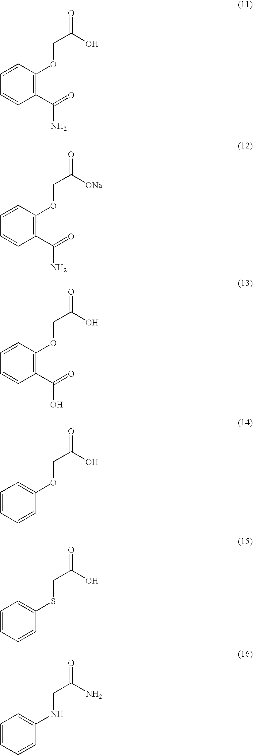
C1(C(=O)N)=C(OCC(=O)O)C=CC=C1.C1(C(=O)N)=C(OCC(=O)[ONa])C=CC=C1.C1(C(=O)O)=C(OCC(=O)O)C=CC=C1.C1=CC=CC=C1OCC(=O)O.C1=CC=CC=C1SCC(=O)O.C1=CC=CC=C1NCC(=O)N
